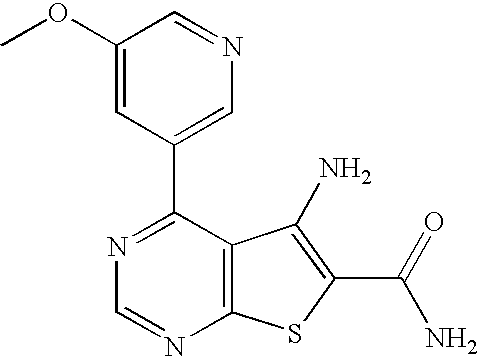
C1(C2=CN=CC(OC)=C2)=NC=NC2=C1C(N)=C(C(N)=O)S2
